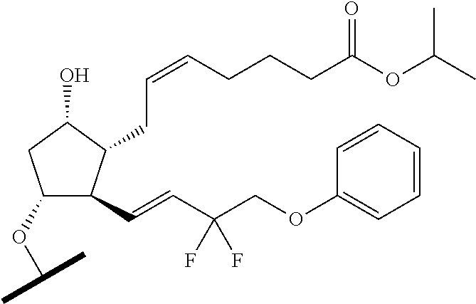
C1(OC(C)C)C(C=CC(COC2=CC=CC=C2)(F)F)C(CC=CCCCC(OC(C)C)=O)C(O)C1
